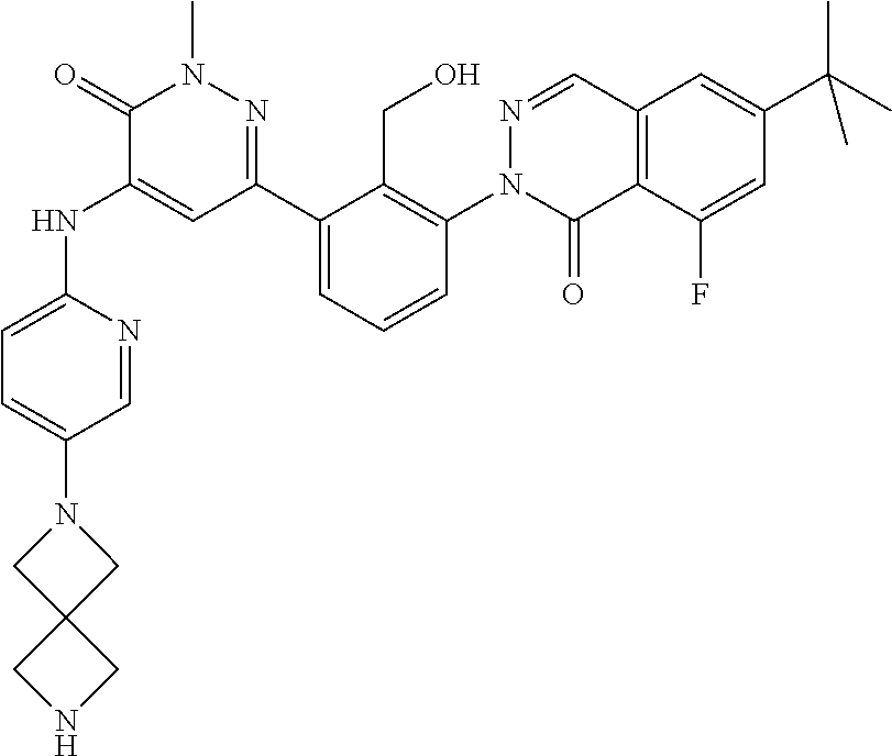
C12=C(C(F)=CC(C(C)(C)C)=C1)C(=O)N(C1=C(CO)C(C3=NN(C)C(=O)C(NC4=CC=C(N5CC6(C5)CNC6)C=N4)=C3)=CC=C1)N=C2
